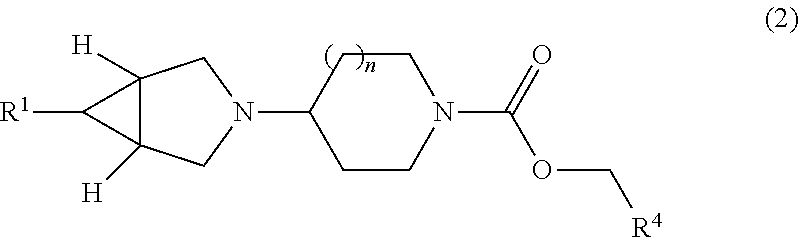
C12([H])C([H])(CN(C3CCN(C(=O)OC[R4])CC3)C1)C2[R1]
